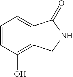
C1=CC(O)=C2C(=C1)C(=O)NC2
